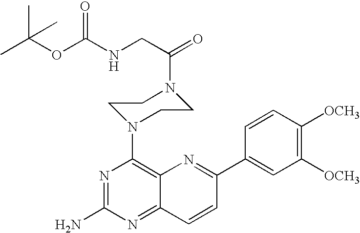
N1=C(N)N=C2C(=C1N1CCN(C(CNC(OC(C)(C)C)=O)=O)CC1)N=C(C1=CC([OCH3])=C([OCH3])C=C1)C=C2
